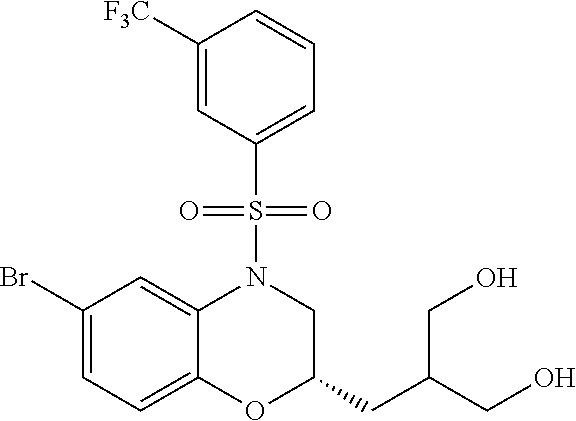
C1([F3C])=CC(S(=O)(=O)N2C3=CC(Br)=CC=C3OC(CC(CO)CO)C2)=CC=C1
